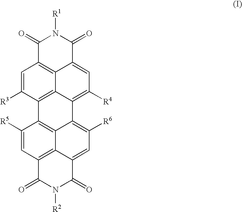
C1(=O)C2=C3C(=CC([R4])=C4C3=C(C([R3])=C2)C2=C3C4=C([R6])C=C4C3=C(C=C2[R5])C(=O)N([R2])C4=O)C(=O)N1[R1]
